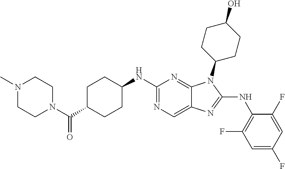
N1=C(NC2CCC(C(N3CCN(C)CC3)=O)CC2)N=C2C(=C1)N=C(NC1=C(F)C=C(F)C=C1F)N2C1CCC(O)CC1
